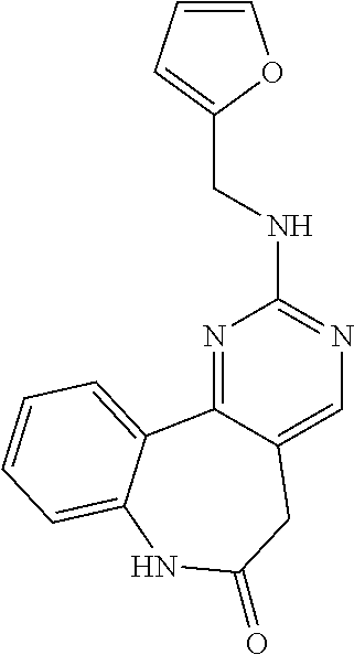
N1=C2C(=CN=C1NCC1=CC=CO1)CC(=O)NC1=CC=CC=C21
